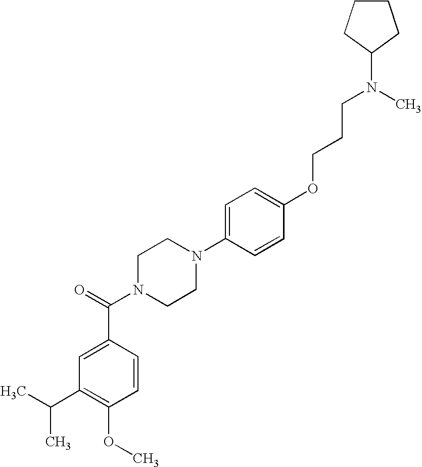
C1(C(C)C)=C(OC)C=CC(C(N2CCN(C3=CC=C(OCCCN(C)C4CCCC4)C=C3)CC2)=O)=C1
